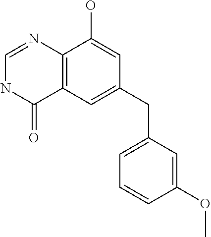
C12=C(C=C(CC3=CC=CC(OC)=C3)C=C1O)C(=O)NC=N2
